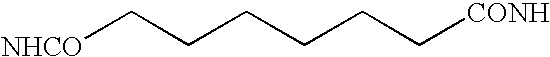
[NHCO]CCCCCC[CONH]
